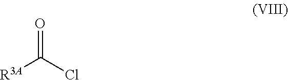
O=C(Cl)[R3A]
